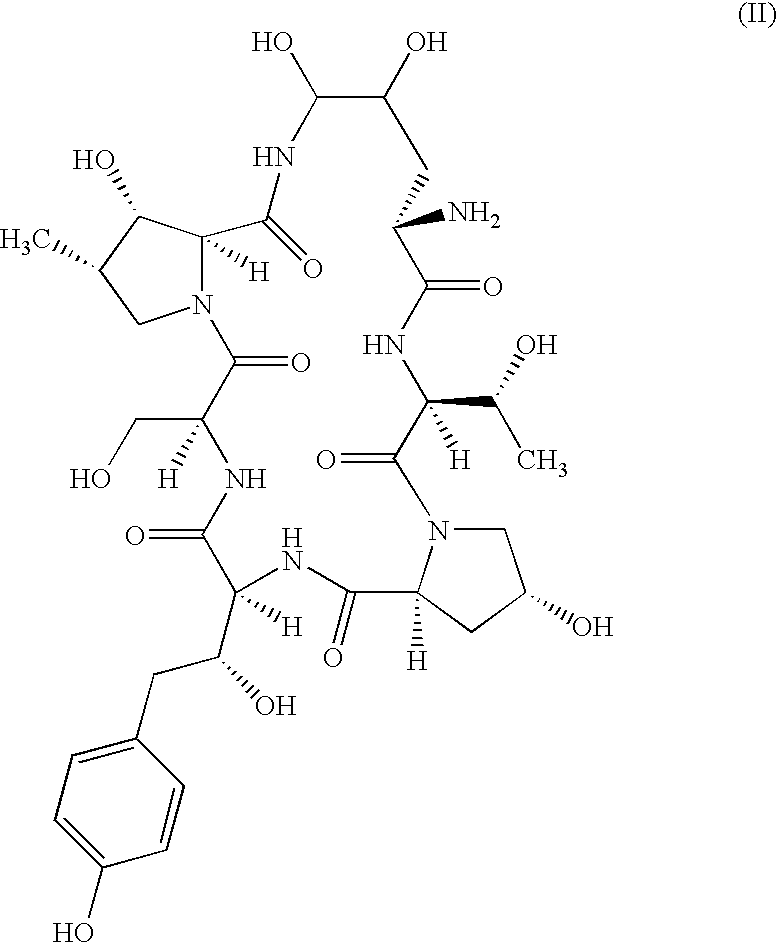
N12C([H])(C(O)C(C)C1)C(=O)NC(O)C(O)CC(N)C(=O)NC(C(O)C)([H])C(=O)N1CC(O)CC1([H])C(=O)NC(C(CC1=CC=C(O)C=C1)O)([H])C(=O)NC(CO)([H])C2=O
